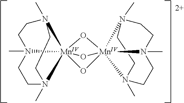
O1[Mn]234(O[Mn]156(O2)N1(C)CCN5(C)CCN6(C)CC1)N1(C)CCN3(C)CCN4(C)CC1
